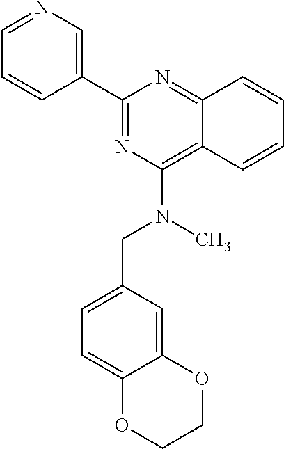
C1=CC2=NC(C3=CN=CC=C3)=NC(N(CC3=CC=C4C(=C3)OCCO4)C)=C2C=C1
